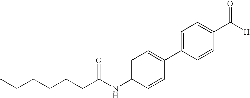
C1=CC(C([H])=O)=CC=C1C1=CC=C(NC(CCCCCC)=O)C=C1
